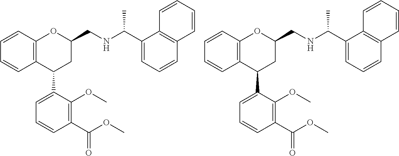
C12=C(C(C3=CC=CC(C(OC)=O)=C3OC)CC(CNC(C)C3=CC=CC4=C3C=CC=C4)O1)C=CC=C2.C12=C(C(C3=CC=CC(C(OC)=O)=C3OC)CC(CNC(C)C3=CC=CC4=C3C=CC=C4)O1)C=CC=C2
